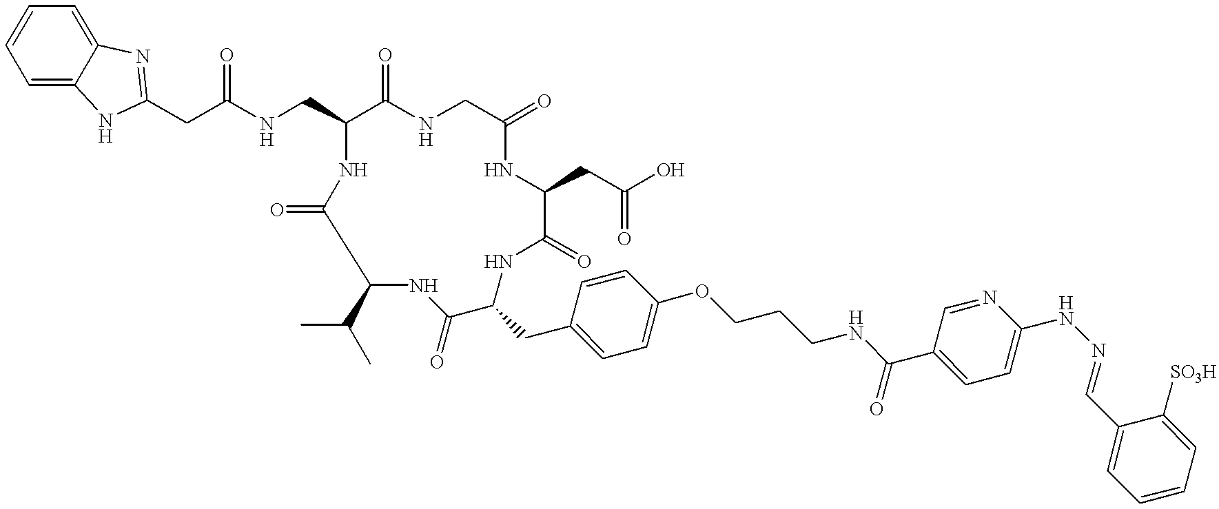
C(C(NCC1C(=O)NCC(=O)NC(CC(O)=O)C(=O)NC(CC2=CC=C(OCCCNC(C3=CC=C(NN=CC4=CC=CC=C4[SO3H])N=C3)=O)C=C2)C(=O)NC(C(C)C)C(=O)N1)=O)C1=NC2=CC=CC=C2N1
